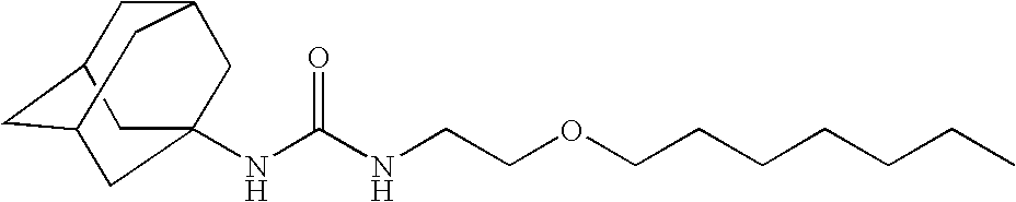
N(C(NCCOCCCCCCC)=O)C12CC3CC(CC(C1)C3)C2
